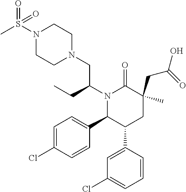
N1(C(CC)CN2CCN(S(C)(=O)=O)CC2)C(C2=CC=C(Cl)C=C2)C(C2=CC(Cl)=CC=C2)CC(CC(=O)O)(C)C1=O
